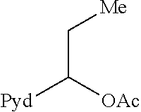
C(C([OAc])[Pyd])[Me]
